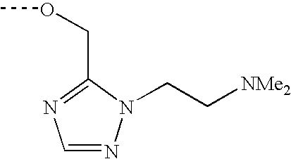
C1=NN(CC[NMe2])C(COC)=N1
